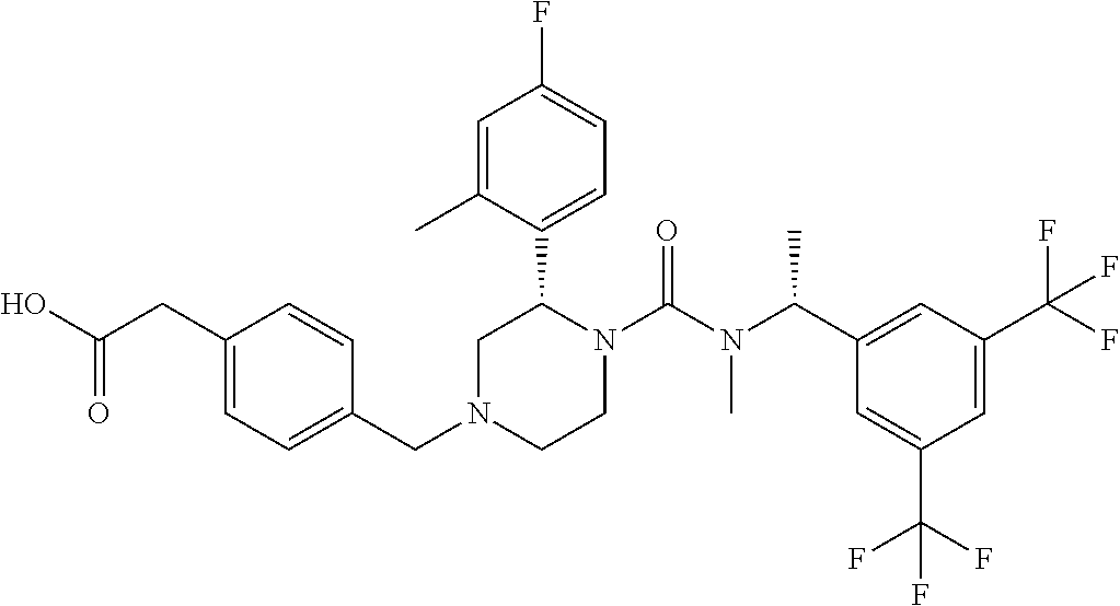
C(N1CCN(C(N(C(C2=CC(C(F)(F)F)=CC(C(F)(F)F)=C2)C)C)=O)C(C2=CC=C(F)C=C2C)C1)C1=CC=C(CC(O)=O)C=C1
